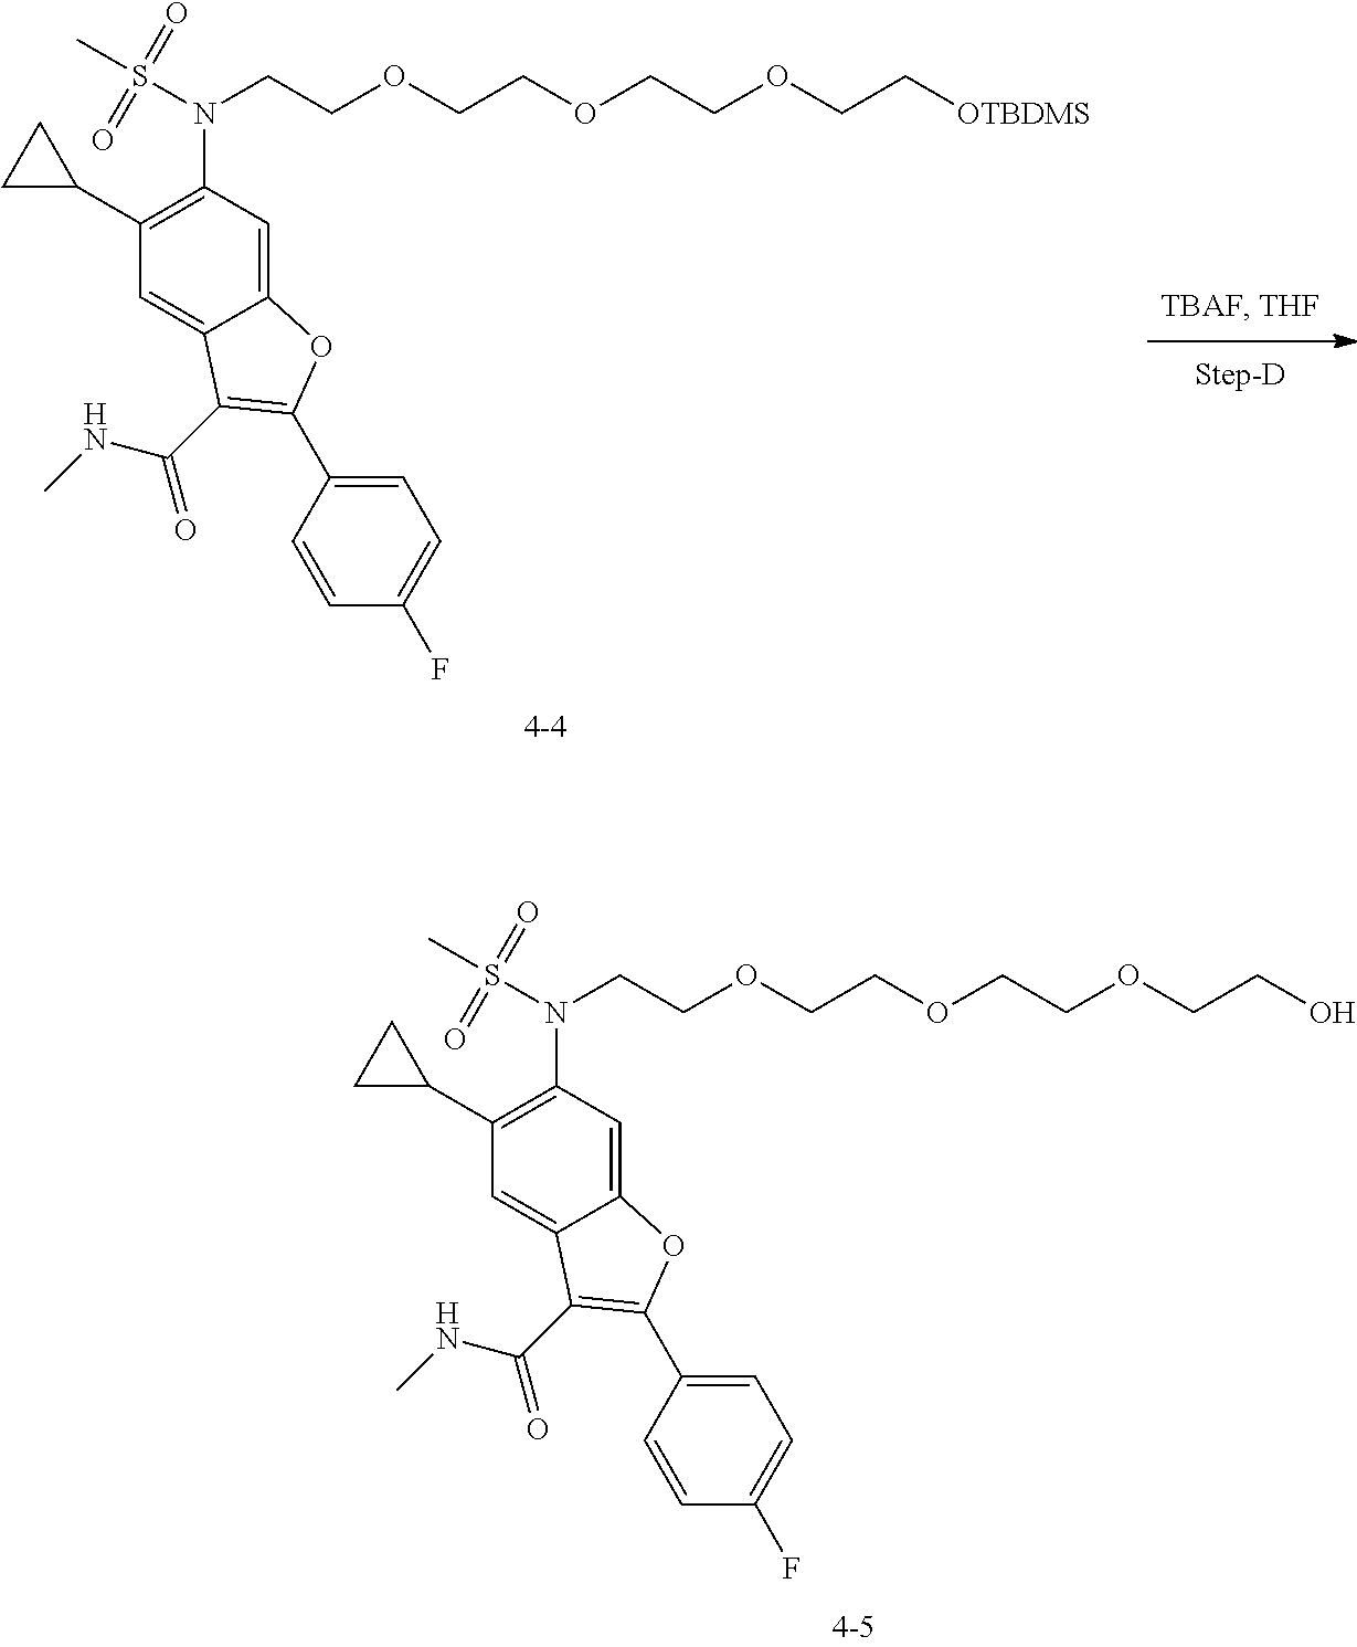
C(COCCO)OCCOCCN(S(C)(=O)=O)C1=C(C2CC2)C=C2C(=C1)OC(C1=CC=C(F)C=C1)=C2C(=O)NC.C(COCC[OTBDMS])OCCOCCN(S(C)(=O)=O)C1=C(C2CC2)C=C2C(=C1)OC(C1=CC=C(F)C=C1)=C2C(=O)NC
